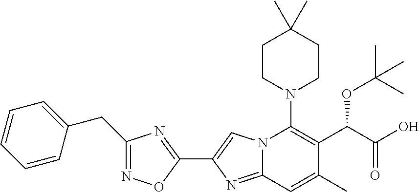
C1CN(C2=C(C(C(=O)O)OC(C)(C)C)C(C)=CC3=NC(C4=NC(CC5=CC=CC=C5)=NO4)=CN23)CCC1(C)C
